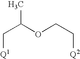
[Q1]CC(OCC[Q2])C
